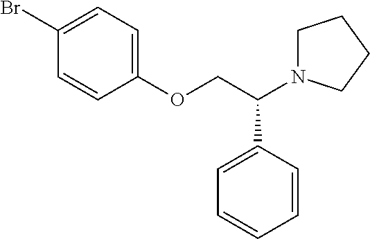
C1(Br)=CC=C(OCC(N2CCCC2)C2=CC=CC=C2)C=C1
